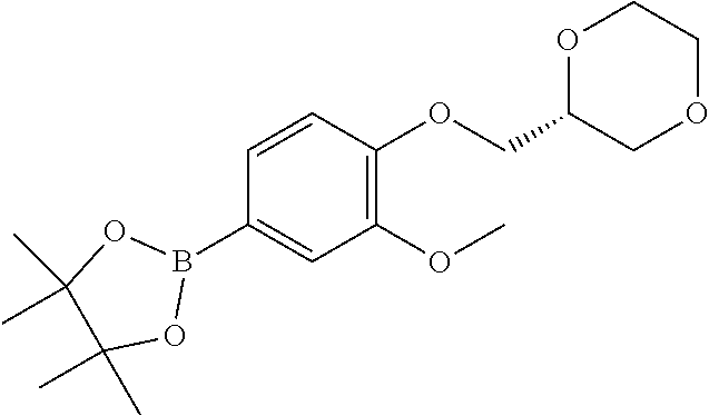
B1(C2=CC(OC)=C(OCC3COCCO3)C=C2)OC(C)(C)C(C)(C)O1
